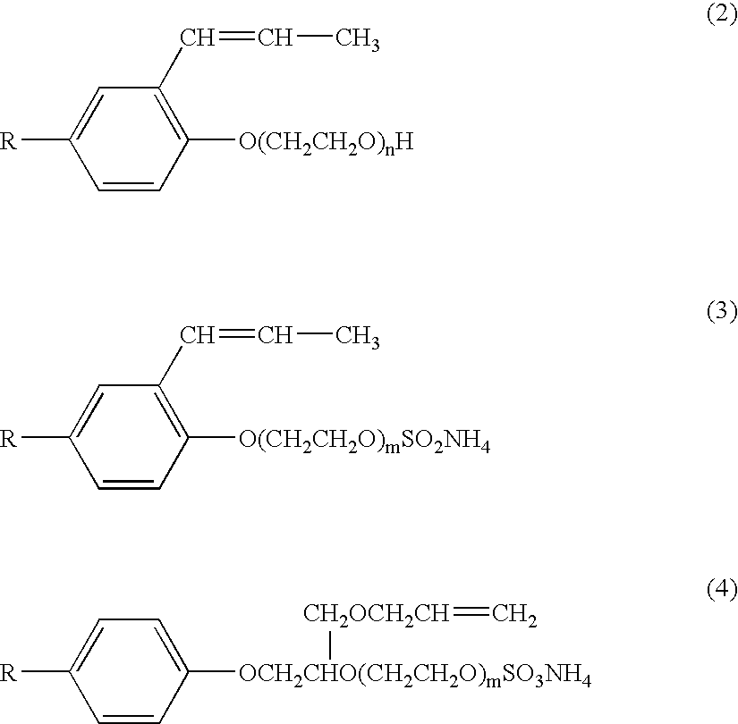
[R]C1=CC(C=CC)=C([O(CH2CH2O)nH])C=C1.[R]C1=CC(C=CC)=C([O(CH2CH2O)mSO2NH4])C=C1.[R]C1=CC=C([OCH2CHO(CH2CH2O)mSO3NH4][CH2OCH2CH]=C)C=C1
